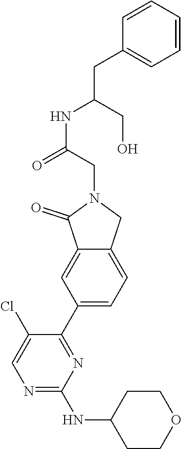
C1CC(NC2=NC=C(Cl)C(C3=CC=C4C(=C3)C(=O)N(CC(NC(CC3=CC=CC=C3)CO)=O)C4)=N2)CCO1
